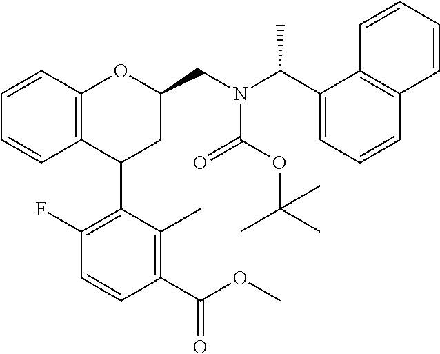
C12=C(C=CC=C1)OC(CN(C(C1=CC=CC3=C1C=CC=C3)C)C(OC(C)(C)C)=O)CC2C1=C(F)C=CC(C(OC)=O)=C1C
